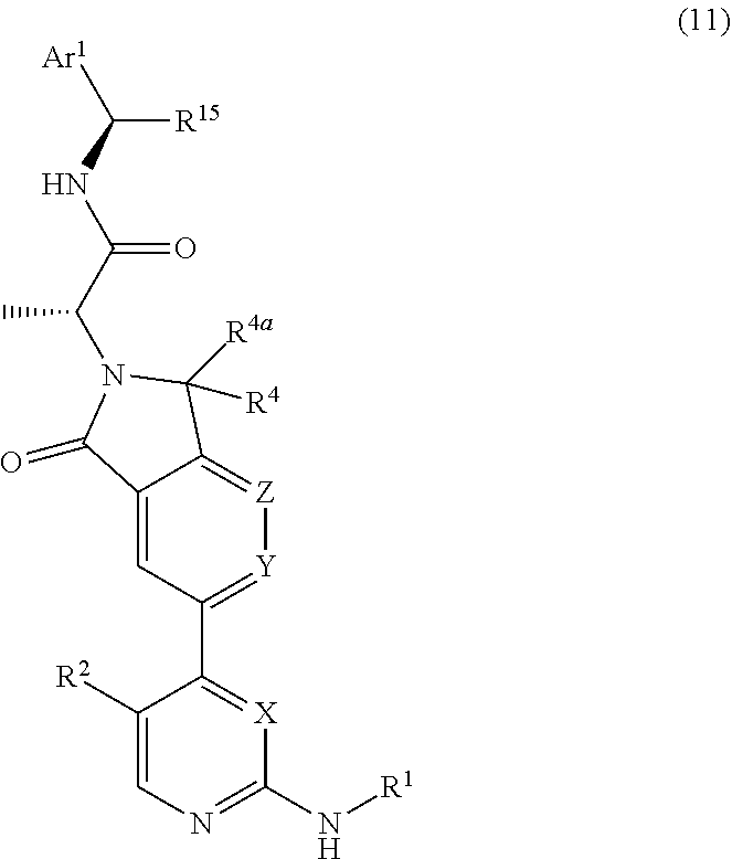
C1([R2])=CN=C(N[R1])[X]=C1C1=[Y][Z]=C2C(=C1)C(=O)N(C(C(NC([Ar1])[R15])=O)C)C2([R4])[R4a]
